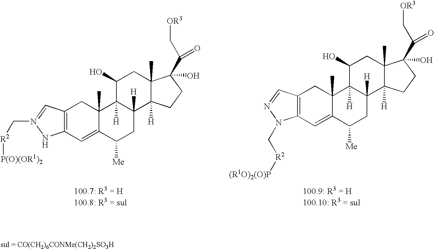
C12=C(C=C3C(C)(C1)C1([H])C([H])(CC3[Me])C3([H])C(C)(CC1O)C(O)(C(C[OR3])=O)CC3)N(C[R2][(R1O)2(O)P])N=C2.C12=C(C=C3C(C)(C1)C1([H])C([H])(CC3[Me])C3([H])C(C)(CC1O)C(O)(C(C[OR3])=O)CC3)NN(C[R2][P(O)(OR1)2])=C2
